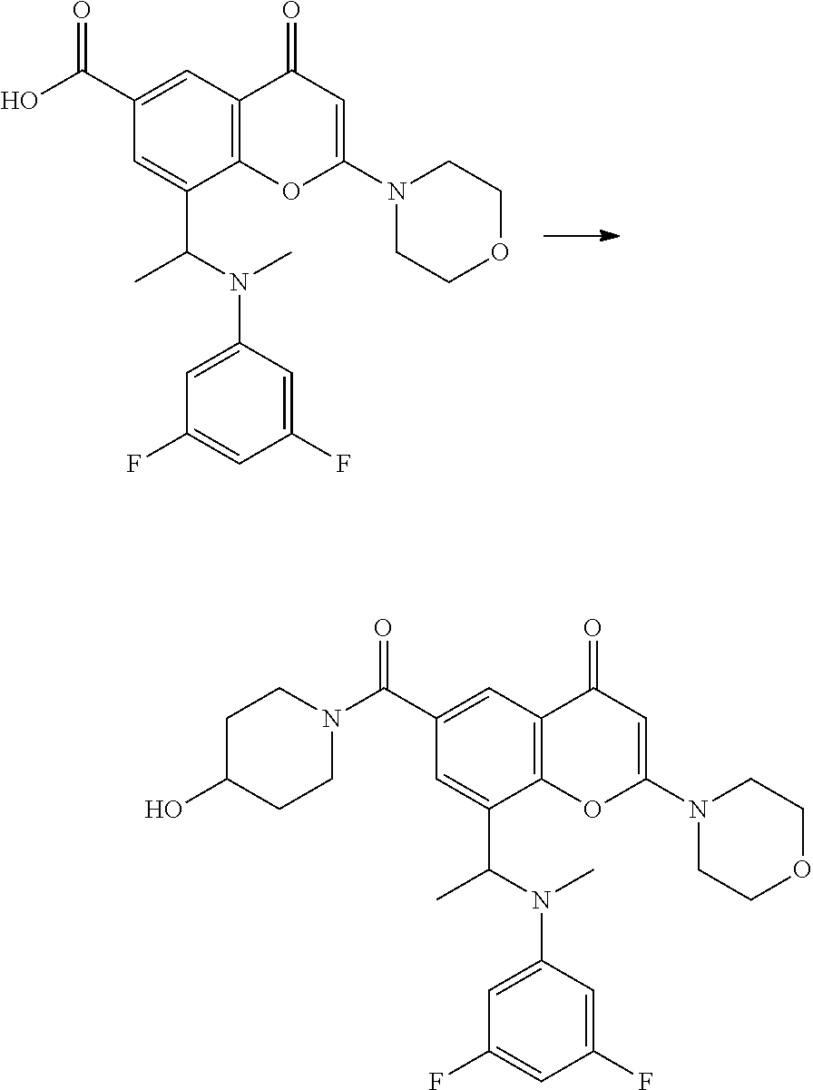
OC(C1=CC2=C(C(C(N(C3=CC(F)=CC(F)=C3)C)C)=C1)OC(N1CCOCC1)=CC2=O)=O.N1(C(C2=CC3=C(C(C(N(C4=CC(F)=CC(F)=C4)C)C)=C2)OC(N2CCOCC2)=CC3=O)=O)CCC(O)CC1
